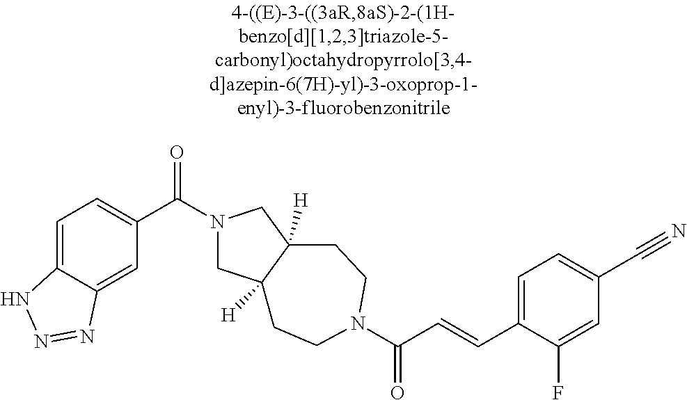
C1=C2C(=CC(C(=O)N3CC4([H])C([H])(C3)CCN(C(=O)C=CC3=CC=C(C#N)C=C3F)CC4)=C1)N=NN2
